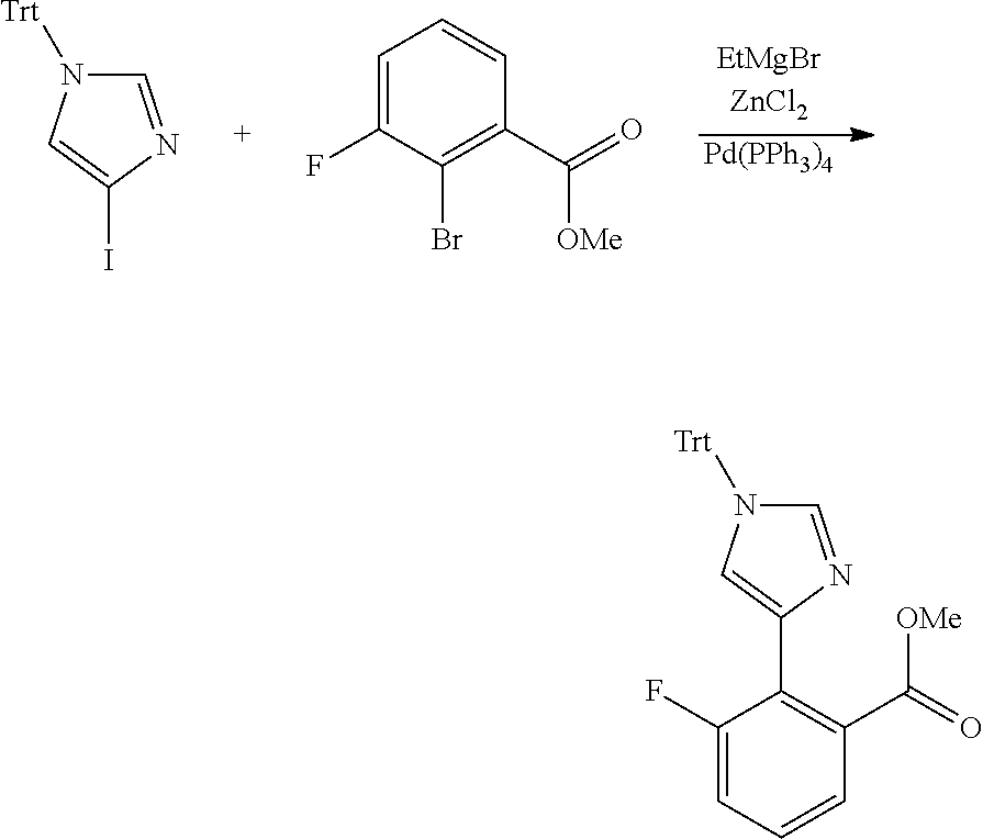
[Pd(PPh3)4].C1=NC(I)=CN1[Trt].C1=C(F)C(Br)=C(C(=O)[OMe])C=C1.C1=C(F)C(C2=CN([Trt])C=N2)=C(C(=O)[OMe])C=C1
